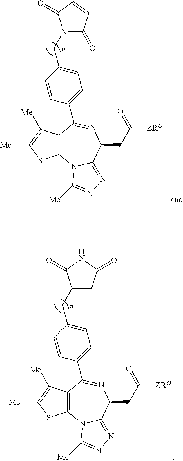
C12=C(C([Me])=C([Me])S1)C(C1=CC=C(CC3=CC(=O)NC3=O)C=C1)=NC(CC(=O)[ZRO])C1=NN=C([Me])N21.C12=C(C([Me])=C([Me])S1)C(C1=CC=C(CN3C(=O)C=CC3=O)C=C1)=NC(CC(=O)[ZRO])C1=NN=C([Me])N21
